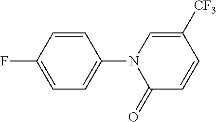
C1=C(F)C=CC(N2C(=O)C=CC([CF3])=C2)=C1
